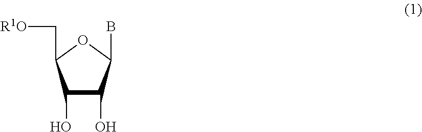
C1(O)C(O)C(B)OC1C[R1O]
